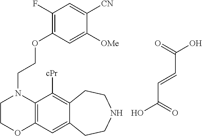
O=C(O)C=CC(=O)O.C(N1CCOC2=C1C([cPr])=C1C(=C2)CCNCC1)COC1=C(F)C=C([CN])C([OMe])=C1
